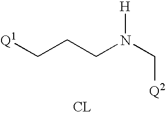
[Q1]CCCN(C[Q2])[H].[CL]
